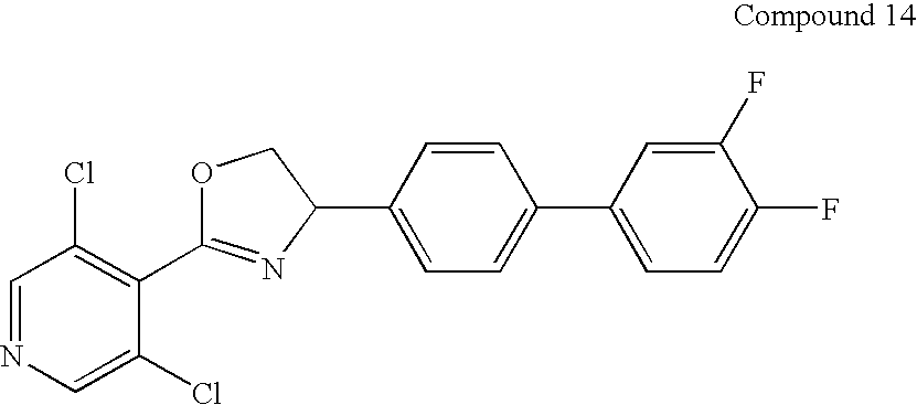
C1=NC=C(Cl)C(C2=NC(C3=CC=C(C4=CC=C(F)C(F)=C4)C=C3)CO2)=C1Cl
